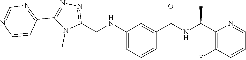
N1=C(CNC2=CC=CC(C(=O)NC(C3=C(F)C=CC=N3)C)=C2)N(C)C(C2=NC=NC=C2)=N1
